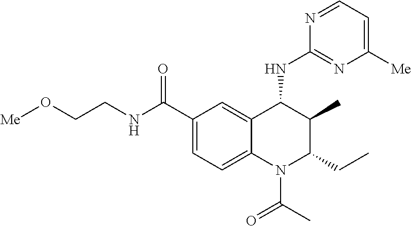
C12=CC(C(NCCO[Me])=O)=CC=C1N(C(C)=O)C(CC)C(C)C2NC1=NC([Me])=CC=N1
